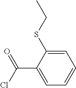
C1=C(SCC)C(C(Cl)=O)=CC=C1
